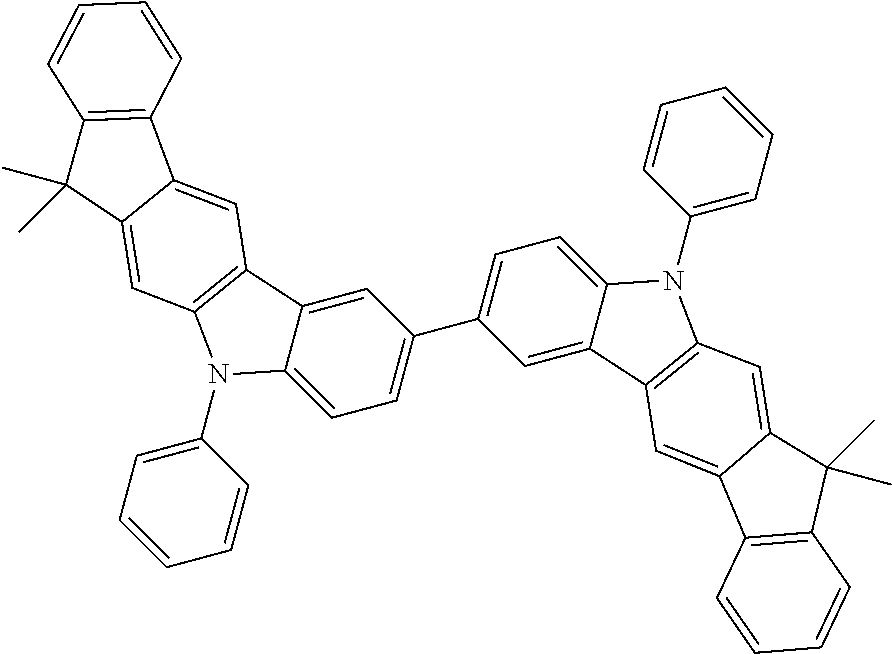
C1=C2C(=CC(C3=CC=C4C(=C3)C3=C(C=C5C(C)(C)C6=C(C=CC=C6)C5=C3)N4C3=CC=CC=C3)=C1)C1=C(N2C2=CC=CC=C2)C=C2C(C)(C)C3=C(C=CC=C3)C2=C1
